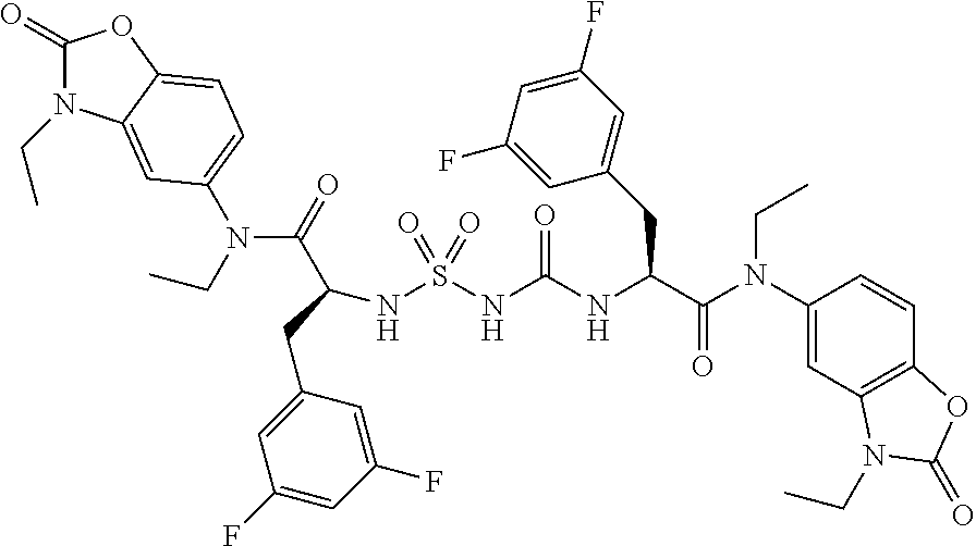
N(S(NC(NC(C(N(C1=CC2=C(C=C1)OC(=O)N2CC)CC)=O)CC1=CC(F)=CC(F)=C1)=O)(=O)=O)C(CC1=CC(F)=CC(F)=C1)C(N(CC)C1=CC=C2C(=C1)N(CC)C(=O)O2)=O
